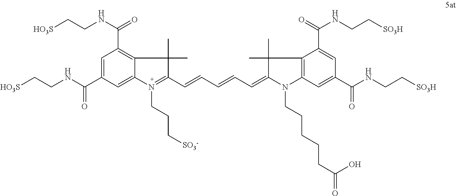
C1=C(C(NCC[HO3S])=O)C=C2C(=C1C(NCC[HO3S])=O)C(C)(C)C(C=CC=CC=C1N(CCCCCC(=O)O)C3=C(C(C(=O)NCC[SO3H])=CC(C(NCC[SO3H])=O)=C3)C1(C)C)=N2CCC[SO3-]
